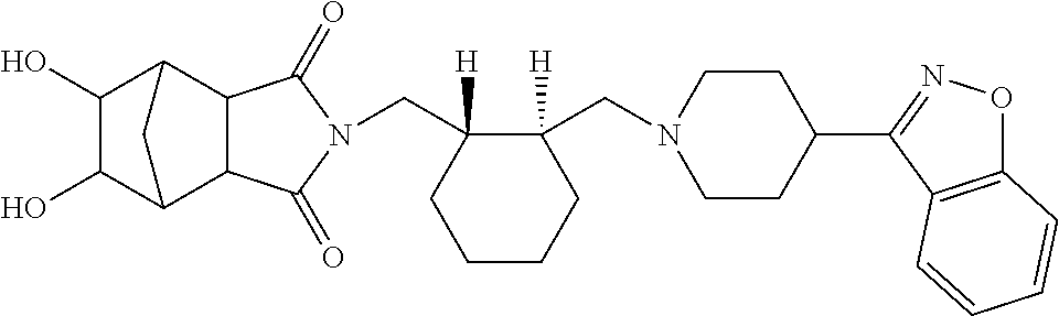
C(C1([H])CCCCC1(CN1CCC(C2=NOC3=C2C=CC=C3)CC1)[H])N1C(=O)C2C3C(O)C(O)C(C2C1=O)C3
